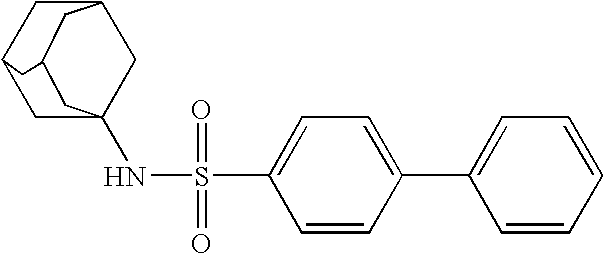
C12CC3(NS(=O)(=O)C4=CC=C(C5=CC=CC=C5)C=C4)CC(C1)CC(C3)C2
